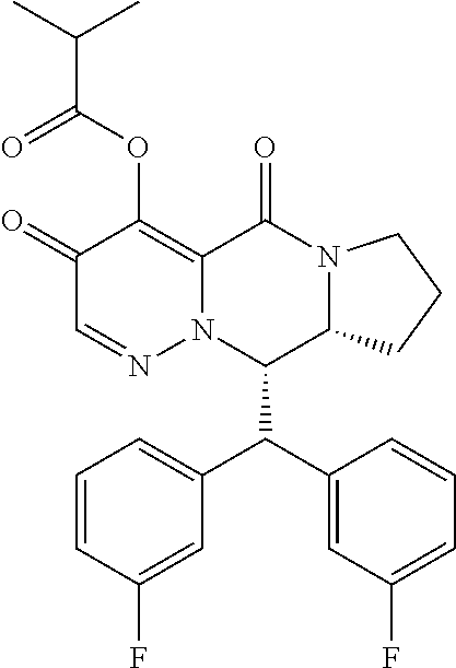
C1=CC(F)=CC(C(C2=CC(F)=CC=C2)C2C3N(C(=O)C4=C(OC(C(C)C)=O)C(=O)C=NN24)CCC3)=C1
